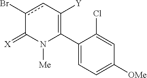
C1(C2=C([Y])cc(Br)C(=[X])N2[Me])=CC=C([OMe])C=C1Cl
